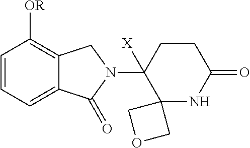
C1=CC=C2C(=C1[OR])CN(C1([X])C3(NC(=O)CC1)COC3)C2=O
